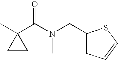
C1(C(=O)N(C)CC2=CC=CS2)(C)CC1
